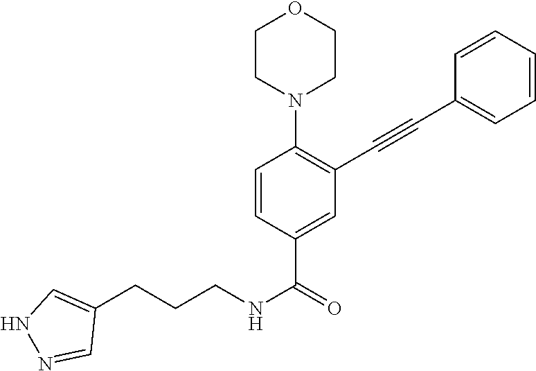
C1=CC(C(=O)NCCCC2=CNN=C2)=CC(C#CC2=CC=CC=C2)=C1N1CCOCC1
